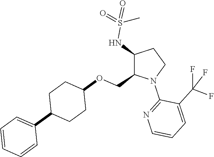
C1(NS(=O)(=O)C)C(COC2CCC(C3=CC=CC=C3)CC2)N(C2=NC=CC=C2C(F)(F)F)CC1
